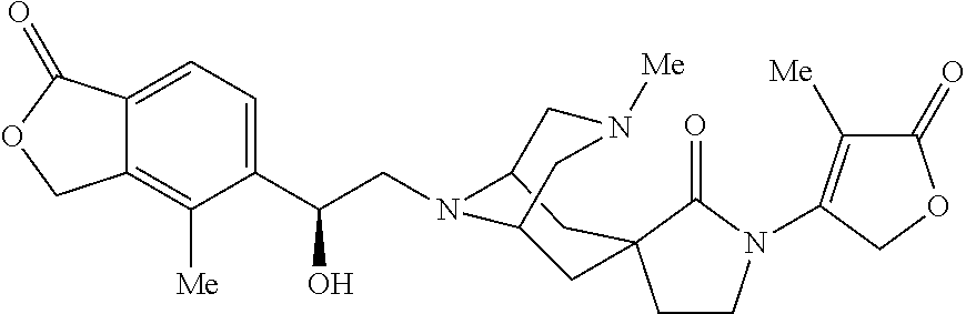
C1CN(C2=C([Me])C(=O)OC2)C(=O)C12CC1N(CC(C3=CC=C4C(=C3[Me])COC4=O)O)C(C2)CN([Me])C1
